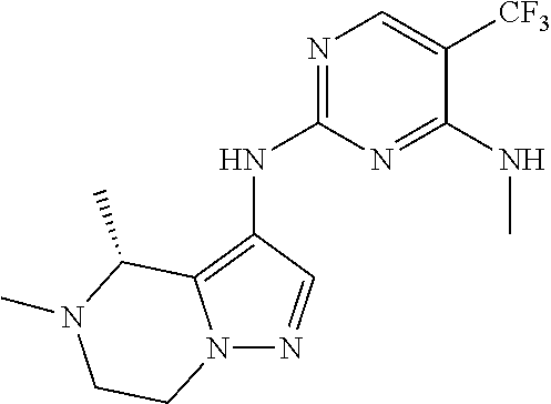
N1=C(NC2=C3N(N=C2)CCN(C)C3C)N=C(NC)C([CF3])=C1
